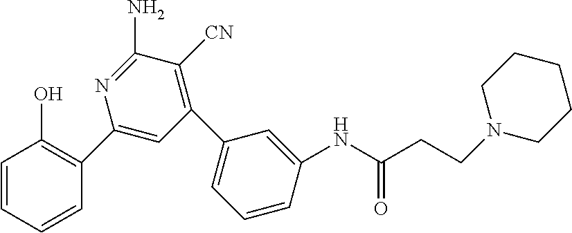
C1=CC=CC(C2=CC(C3=CC=CC(NC(CCN4CCCCC4)=O)=C3)=C([CN])C(N)=N2)=C1O
